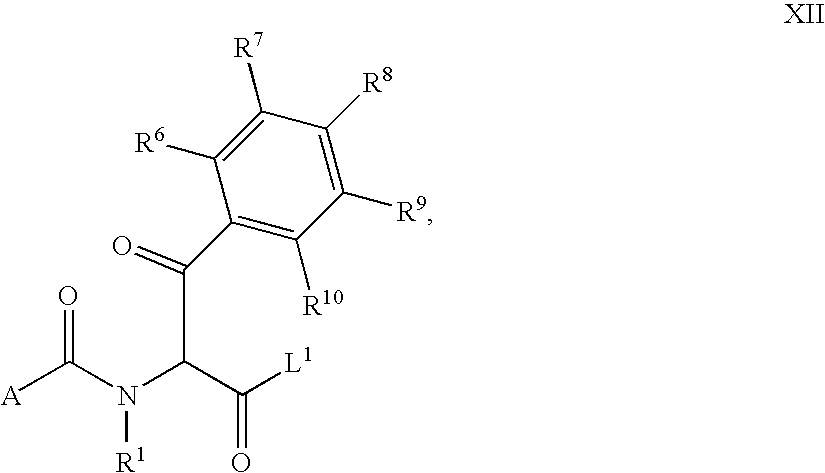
C1([R6])=C([R7])C([R8])=C([R9])C([R10])=C1C(C(N(C([A])=O)[R1])C([L1])=O)=O
